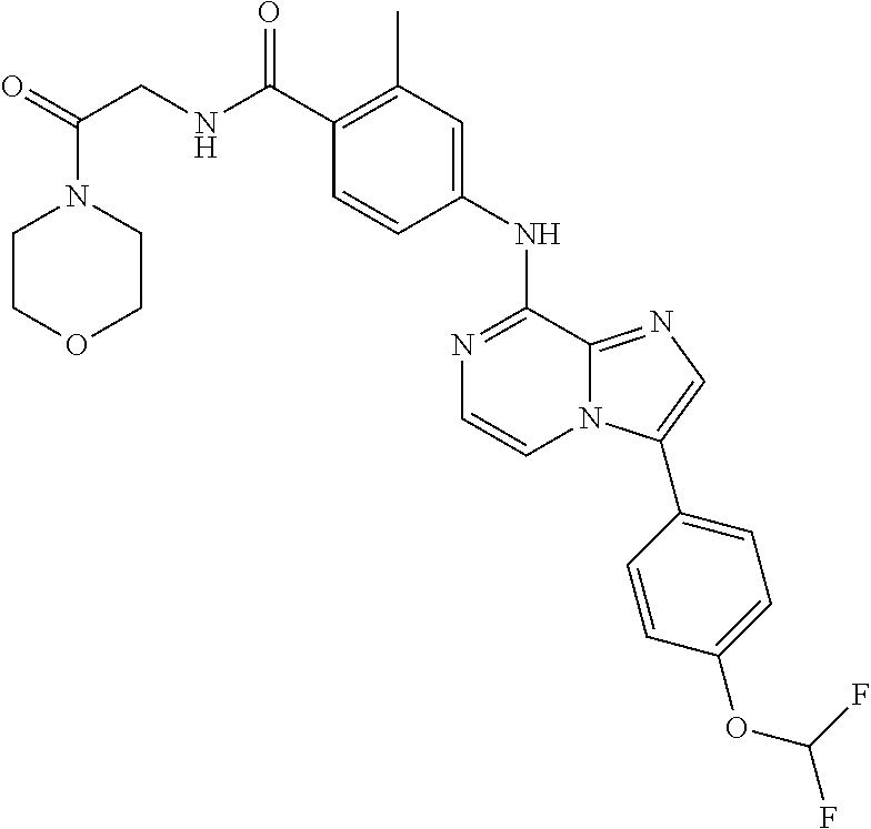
C1(C(=O)NCC(N2CCOCC2)=O)=C(C)C=C(NC2=NC=CN3C2=NC=C3C2=CC=C(OC(F)F)C=C2)C=C1
